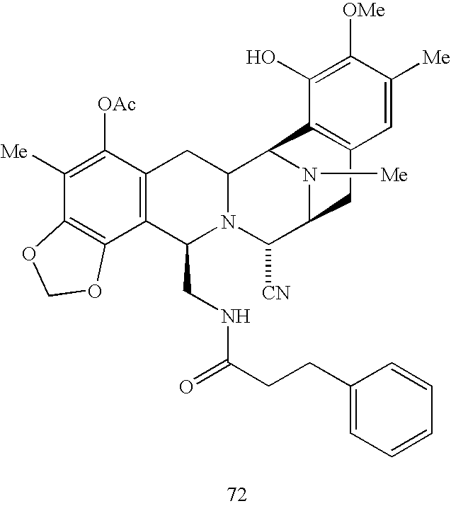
C1([Me])=C([OAc])C2=C(C3=C1OCO3)C(CNC(CCC1=CC=CC=C1)=O)N1C(C2)C2N([Me])C(C1[CN])CC1=C2C(O)=C([OMe])C([Me])=C1
